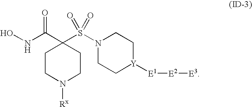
C1CN([Rx])CCC1(C(NO)=O)S(N1CC[Y]([E1][E2][E3])CC1)(=O)=O
